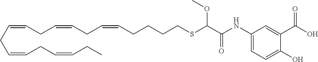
C(CC=CCC=CCCCCSC(C(NC1=CC=C(O)C(C(O)=O)=C1)=O)OC)=CCC=CCC=CCC
